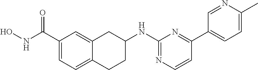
C1(C(NO)=O)=CC=C2C(=C1)CC(NC1=NC=CC(C3=CC=C(C)N=C3)=N1)CC2
